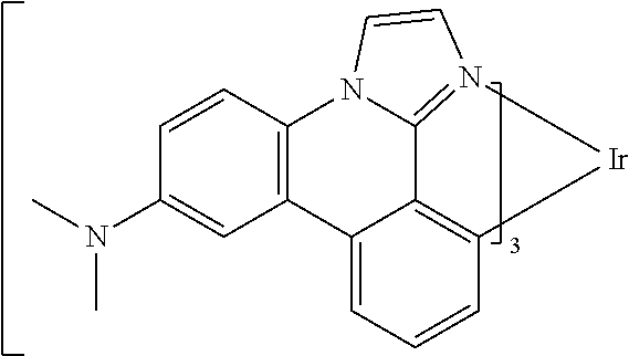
C1(N(C)C)=CC2=C(C=C1)N1C3=N(C=C1)[Ir]C1=C3C2=CC=C1
